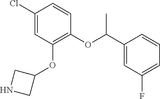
C(OC1=C(OC2CNC2)C=C(Cl)C=C1)(C1=CC(F)=CC=C1)C
